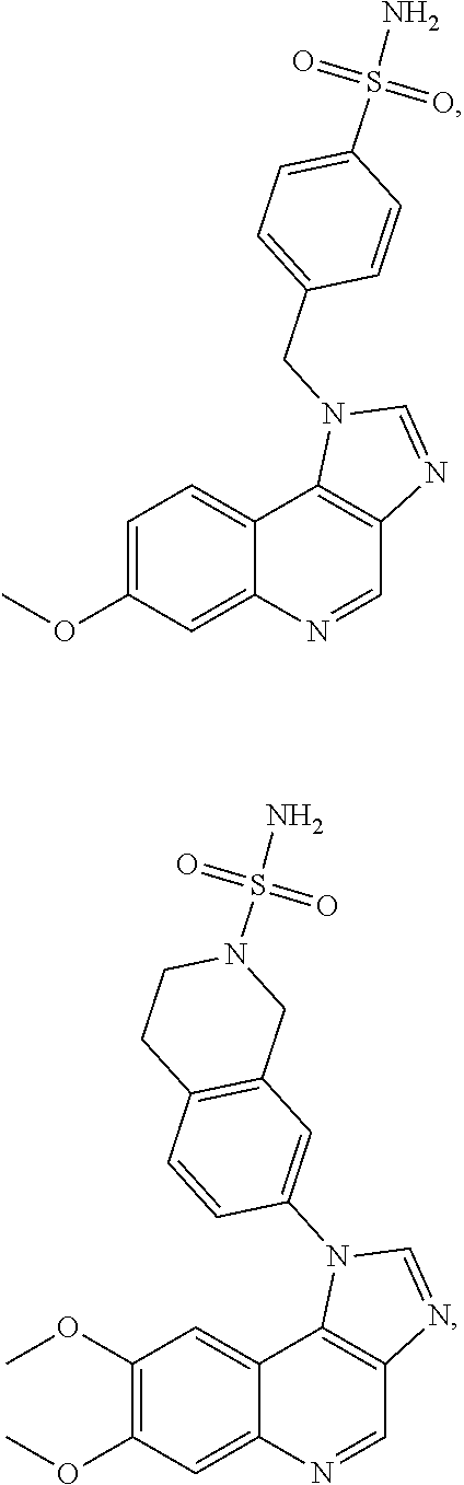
C12=CC=C(OC)C=C1N=CC1=C2N(CC2=CC=C(S(N)(=O)=O)C=C2)C=N1.C12=CC(OC)=C(OC)C=C1N=CC1=C2N(C2=CC3=C(C=C2)CCN(S(N)(=O)=O)C3)C=N1
